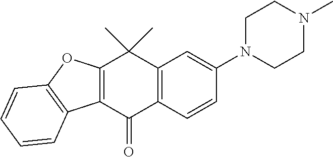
C12=C(C(=O)C3=C(C1(C)C)C=C(N1CCN(C)CC1)C=C3)C1=C(O2)C=CC=C1
